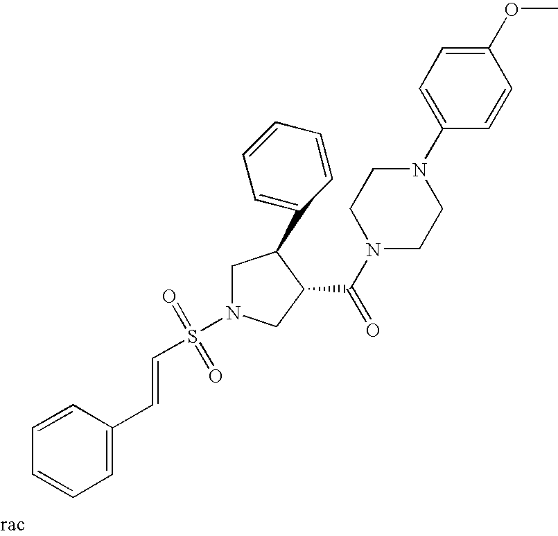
C1N(S(=O)(=O)C=CC2=CC=CC=C2)CC(C(N2CCN(C3=CC=C(OC)C=C3)CC2)=O)C1C1=CC=CC=C1
